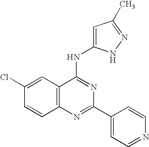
C12=C(N=C(C3=CC=NC=C3)N=C1NC1=CC(C)=NN1)C=CC(Cl)=C2
